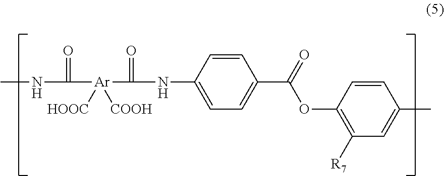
CNC(=O)[Ar](C(=O)NC1=CC=C(C(OC2=C([R7])C=C(C)C=C2)=O)C=C1)([HOOC])[COOH]
